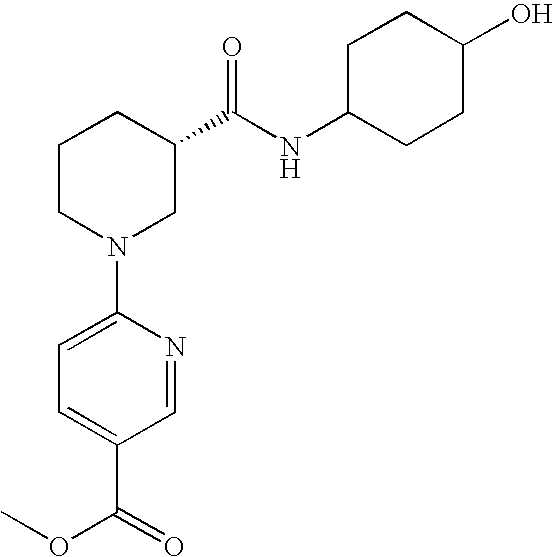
C1(N2CC(C(NC3CCC(O)CC3)=O)CCC2)=CC=C(C(=O)OC)C=N1
